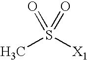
CS([X1])(=O)=O
